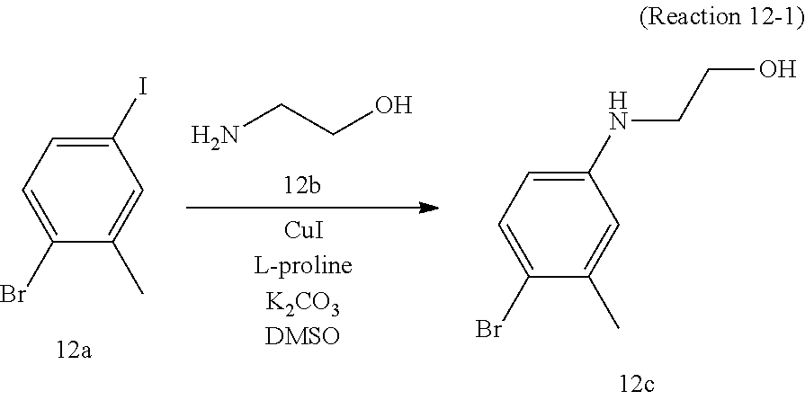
C1(I)=CC=C(Br)C(C)=C1.NCCO.C1(NCCO)=CC=C(Br)C(C)=C1
